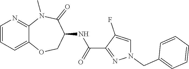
C12=CC=CN=C1N(C)C(=O)C(NC(C1=NN(CC3=CC=CC=C3)C=C1F)=O)CO2
